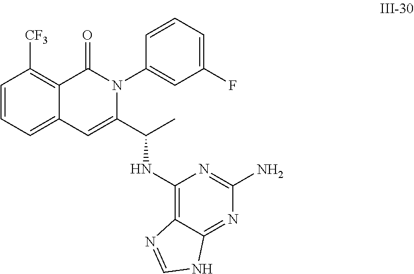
C12=C([CF3])C=CC=C1C=C(C(C)NC1=C3C(=NC(N)=N1)NC=N3)N(C1=CC(F)=CC=C1)C2=O
